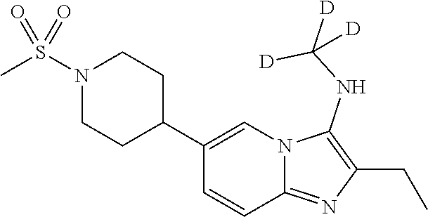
C1(C2=CN3C(=NC(CC)=C3NC([D])([D])[D])C=C2)CCN(S(C)(=O)=O)CC1
